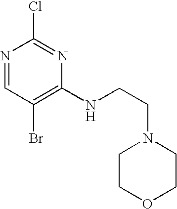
N1=CC(Br)=C(NCCN2CCOCC2)N=C1Cl
